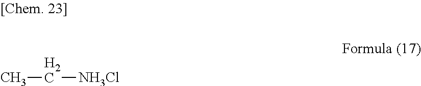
CC[NH3Cl]
